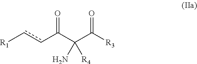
c(C(C(C([R3])=O)(N)[R4])=O)c[R1]
